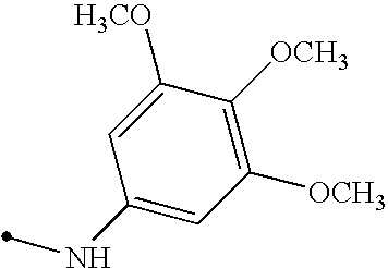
C1([OCH3])=C([OCH3])C([H3CO])=CC(NC)=C1
